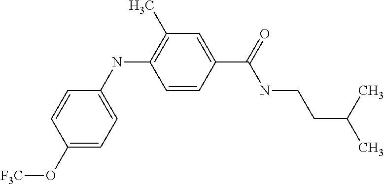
C1=CC(C(NCCC(C)C)=O)=CC(C)=C1NC1=CC=C(O[F3C])C=C1
